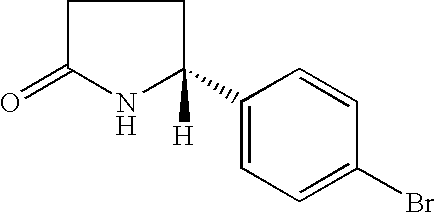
O=C1NC(C2=CC=C(Br)C=C2)([H])CC1
